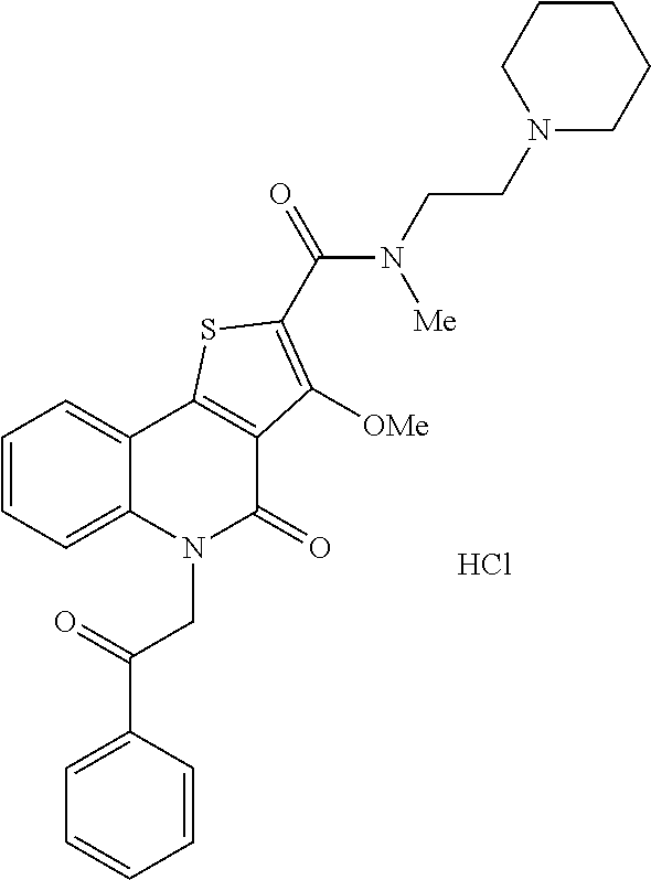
C1=C(C(=O)CN2C(=O)C3=C(C4=CC=CC=C24)SC(C(=O)N(CCN2CCCCC2)[Me])=C3[OMe])C=CC=C1.Cl
